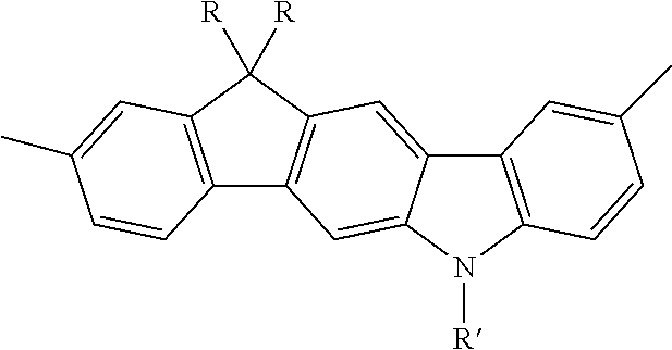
C12=C(C([R])([R])C3=C1C=C1C(=C3)C3=C(N1[R])C=CC(C)=C3)C=C(C)C=C2
